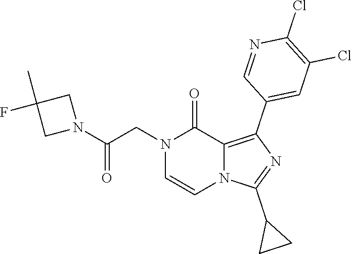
N1(CC(N2CC(C)(F)C2)=O)C=CN2C(=C(C3=CC(Cl)=C(Cl)N=C3)N=C2C2CC2)C1=O
